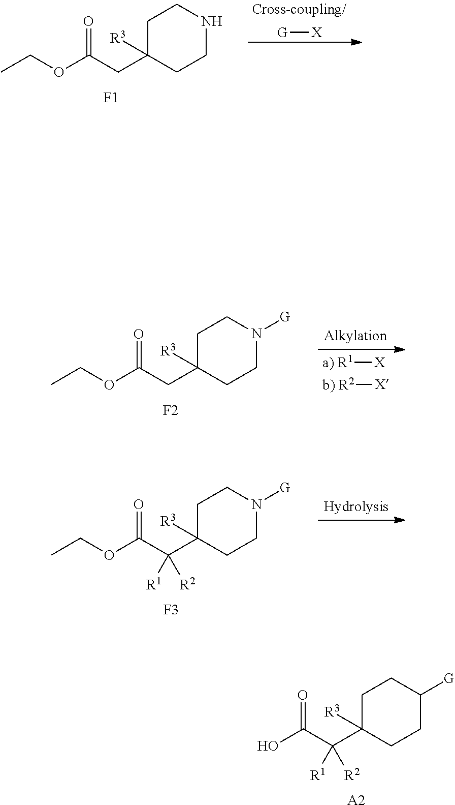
[a) R1][X].[b) R2][X].C1C(CC(OCC)=O)([R3])CCN([G])C1.[F2].C1C(C(C(OCC)=O)([R2])[R1])([R3])CCN([G])C1.[F3].C1C(C(C(O)=O)([R2])[R1])([R3])CCC([G])C1.[A2].[G][X].C1C(CC(OCC)=O)([R3])CCNC1.[F1]
